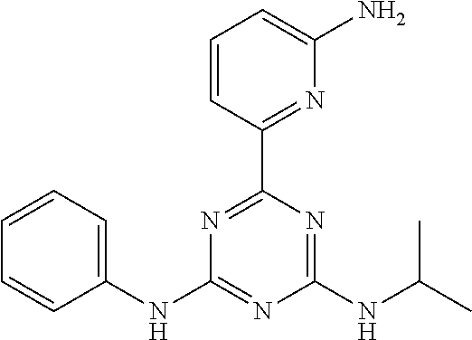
C1(NC2=NC(NC(C)C)=NC(C3=NC(N)=CC=C3)=N2)=CC=CC=C1
